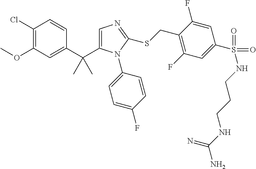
C1(Cl)=C(OC)C=C(C(C)(C)C2=CN=C(SCC3=C(F)C=C(S(=O)(NCCCNC(N)=N)=O)C=C3F)N2C2=CC=C(F)C=C2)C=C1
